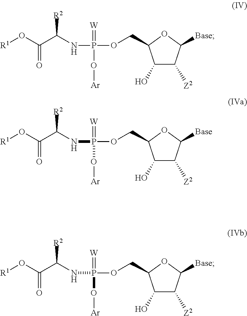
C1(O)C([Z2])C([Base])OC1COP(=[W])(NC(C(=O)O[R1])[R2])O[Ar].C1(O)C([Z2])C([Base])OC1COP(=[W])(NC(C(=O)O[R1])[R2])O[Ar].C1(O)C([Z2])C([Base])OC1COP(=[W])(NC(C(=O)O[R1])[R2])O[Ar]
